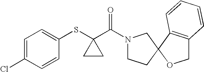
C1=C(Cl)C=CC(SC2(C(=O)N3CCC4(C3)OCC3=C4C=CC=C3)CC2)=C1
